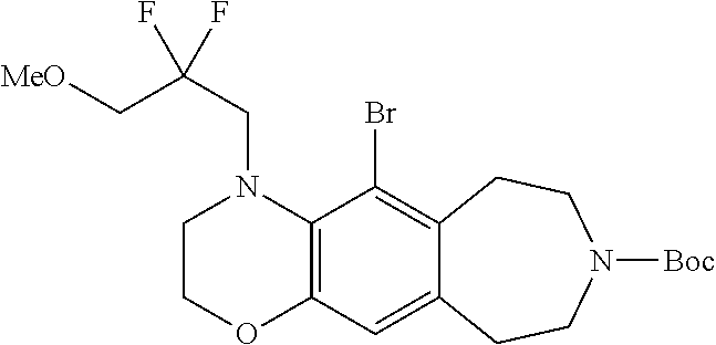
C1OC2=C(N(CC(C[MeO])(F)F)C1)C(Br)=C1C(=C2)CCN([Boc])CC1
